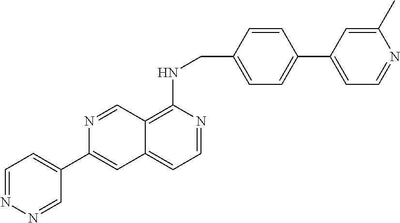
C1=CC(CNC2=C3C(=CC=N2)C=C(C2=CC=NN=C2)N=C3)=CC=C1C1=CC=NC(C)=C1
